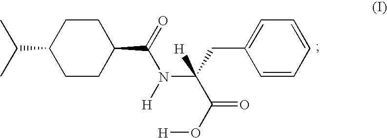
C1CC(C(N(C(C(=O)O[H])(CC2=CC=CC=C2)[H])[H])=O)CCC1C(C)C
